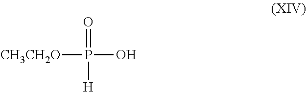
P([CH3CH2O])(=O)(O)[H]
